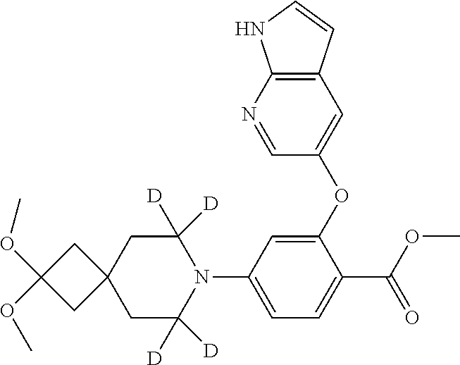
C1C([D])([D])N(C2=CC=C(C(=O)OC)C(OC3=CC4=C(N=C3)NC=C4)=C2)C([D])([D])CC12CC(OC)(OC)C2
